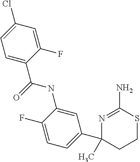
ClC1=CC=C(C(=O)NC2=CC(C3(C)CCSC(N)=N3)=CC=C2F)C(F)=C1
